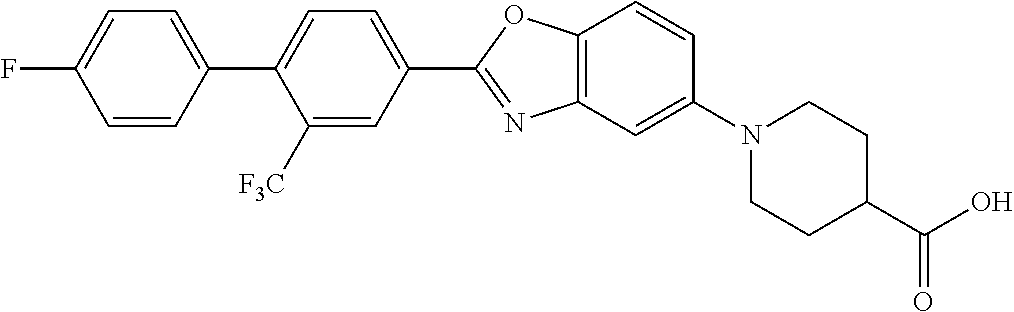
C1=C(F)C=CC(C2=CC=C(C3=NC4=C(O3)C=CC(N3CCC(C(O)=O)CC3)=C4)C=C2[F3C])=C1
